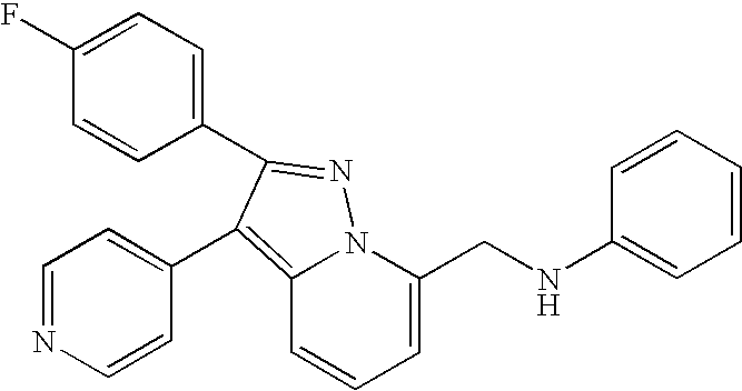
C1(F)=CC=C(C2=NN3C(=C2C2=CC=NC=C2)C=CC=C3CNC2=CC=CC=C2)C=C1
